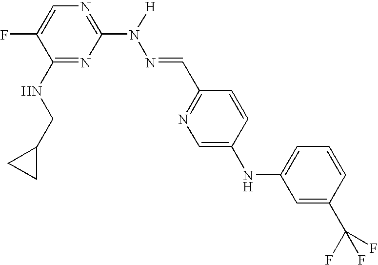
N1=C(N(N=CC2=NC=C(NC3=CC=CC(C(F)(F)F)=C3)C=C2)[H])N=C(NCC2CC2)C(F)=C1
